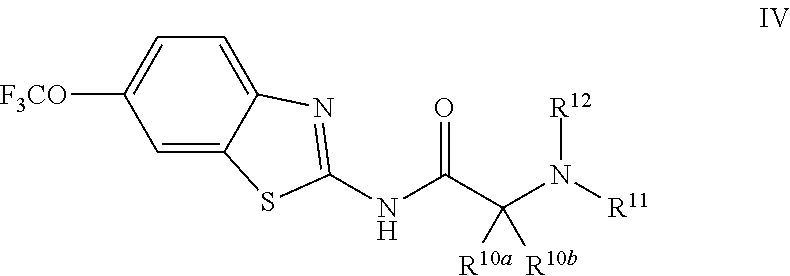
C1=C2C(=CC=C1[F3CO])N=C(NC(=O)C(N([R11])[R12])([R10a])[R10b])S2
